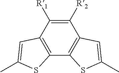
C1([R2])=C([R1])C2=C(C3=C1C=C(C)S3)SC(C)=C2
